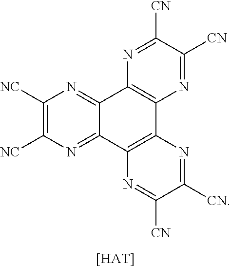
C1([CN])=NC2=C(N=C1[CN])C1=C(C3=NC([NC])=C([NC])N=C32)N=C([CN])C([CN])=N1.[[HAT]]
